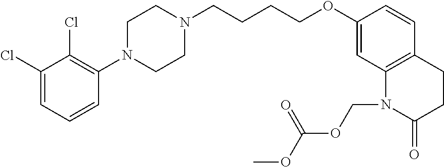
C1(Cl)=CC=CC(N2CCN(CCCCOC3=CC4=C(C=C3)CCC(=O)N4COC(OC)=O)CC2)=C1Cl
